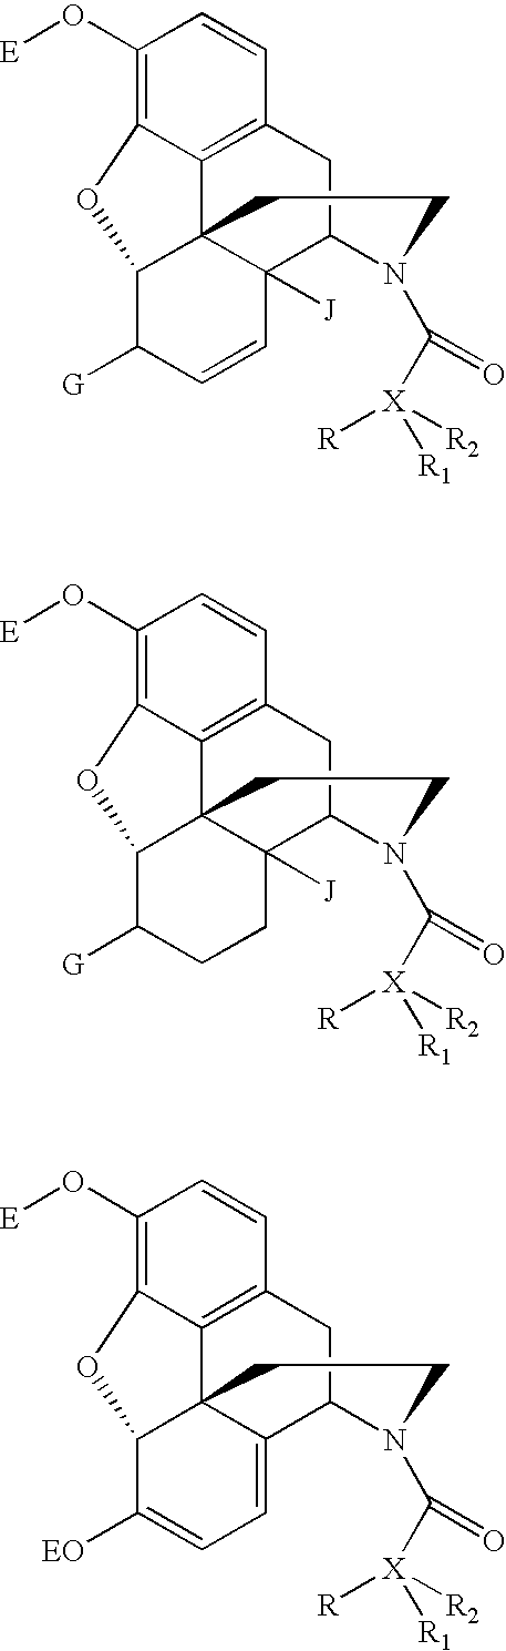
C1(O[E])=C2C3=C(C=C1)CC1C4([J])C3(C(C([G])C=C4)O2)CCN1C([X]([R])([R2])[R1])=O.C1(O[E])=C2C3=C(C=C1)CC1C4([J])C3(C(C([G])CC4)O2)CCN1C([X]([R])([R2])[R1])=O.C1(O[E])=C2C3=C(C=C1)CC1C4=CC=C([EO])C(C34CCN1C([X]([R])([R2])[R1])=O)O2
